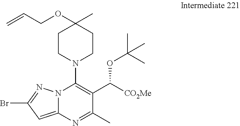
C1(Br)=NN2C(=C1)N=C(C)C(C([CO2Me])OC(C)(C)C)=C2N1CCC(C)(OCC=C)CC1
